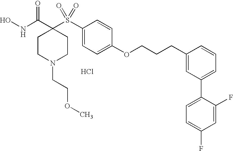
N(C(C1(S(C2=CC=C(OCCCC3=CC(C4=CC=C(F)C=C4F)=CC=C3)C=C2)(=O)=O)CCN(CCOC)CC1)=O)O.Cl
